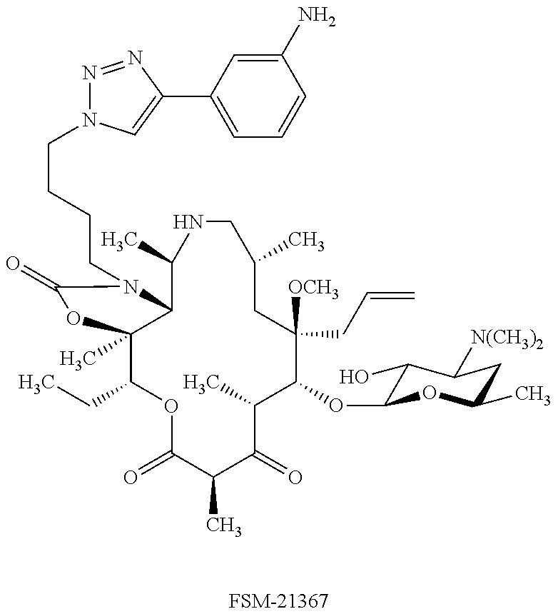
[FSM-21367].C1(CC)C2(C)C(N(CCCCN3N=NC(C4=CC=CC(N)=C4)=C3)C(=O)O2)C(C)NCC(C)CC([OCH3])(CC=C)C(OC2C(O)C([N(CH3)2])CC(C)O2)C(C)C(=O)C(C)C(=O)O1
